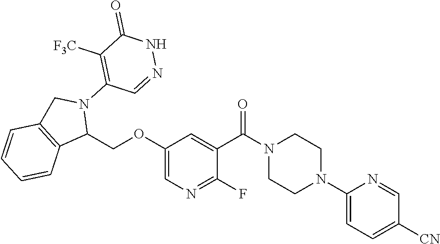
C1(OCC2N(C3=C([F3C])C(=O)NN=C3)CC3=C2C=CC=C3)=CN=C(F)C(C(=O)N2CCN(C3=CC=C([CN])C=N3)CC2)=C1
